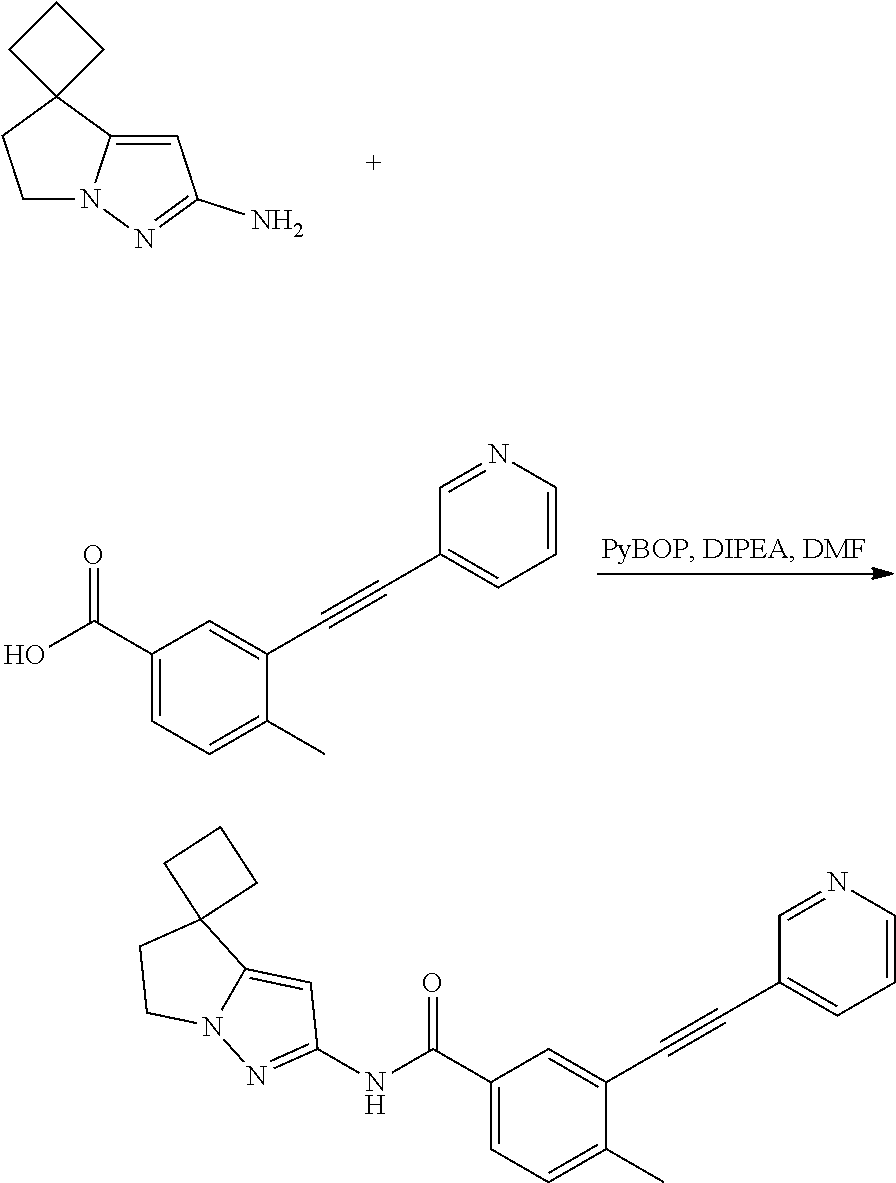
C1N2C(=CC(N)=N2)C2(C1)CCC2.C(O)(=O)C1=CC=C(C)C(C#CC2=CC=CN=C2)=C1.C(NC1=NN2C(=C1)C1(CC2)CCC1)(=O)C1=CC=C(C)C(C#CC2=CC=CN=C2)=C1
